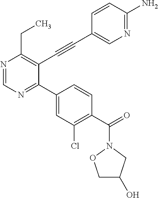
N1=CN=C(C2=CC(Cl)=C(C(=O)N3OCC(O)C3)C=C2)C(C#CC2=CN=C(N)C=C2)=C1CC
